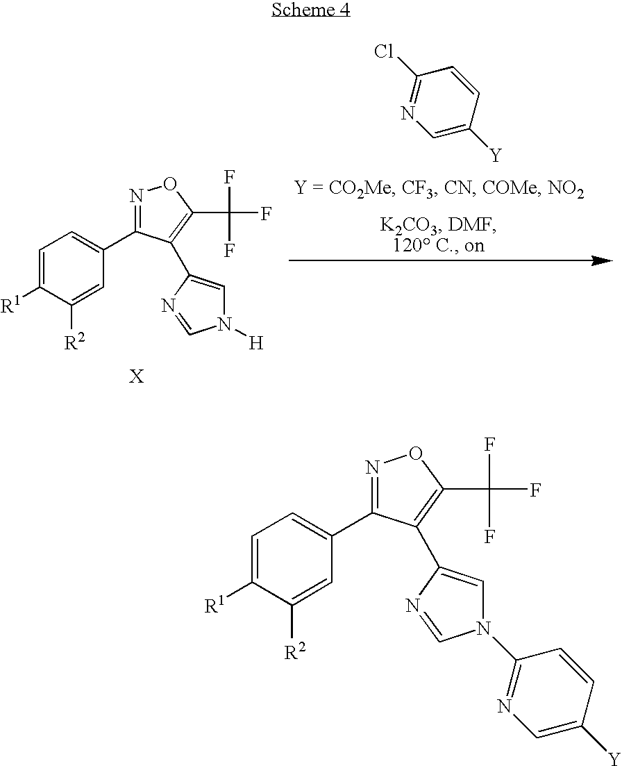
C1=C([R1])C([R2])=CC(C2=NOC(C(F)(F)F)=C2C2=CN(C3=NC=C([Y])C=C3)C=N2)=C1.C1=C([R1])C([R2])=CC(C2=NOC(C(F)(F)F)=C2C2=CN([H])C=N2)=C1.C1([Y])=CN=C(Cl)C=C1
